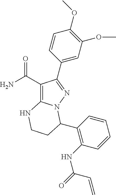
C1(C(=O)N)=C2N(N=C1C1=CC(OC)=C(OC)C=C1)C(C1=C(NC(C=C)=O)C=CC=C1)CCN2
